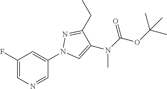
C1(F)=CN=CC(N2C=C(N(C(=O)OC(C)(C)C)C)C(CC)=N2)=C1
